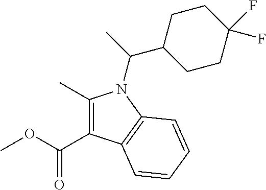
C1(C)=C(C(=O)OC)C2=C(N1C(C1CCC(F)(F)CC1)C)C=CC=C2
